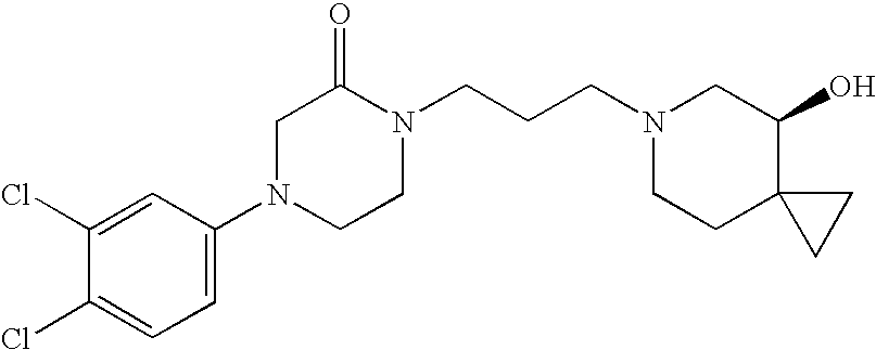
C1(Cl)=CC=C(N2CCN(CCCN3CCC4(C(O)C3)CC4)C(=O)C2)C=C1Cl
